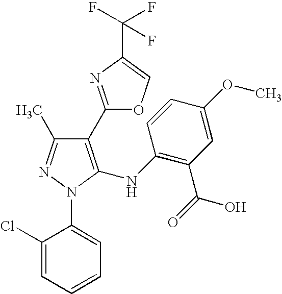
C1(C2=NC(C(F)(F)F)=CO2)=C(NC2=C(C(=O)O)C=C(OC)C=C2)N(C2=CC=CC=C2Cl)N=C1C
